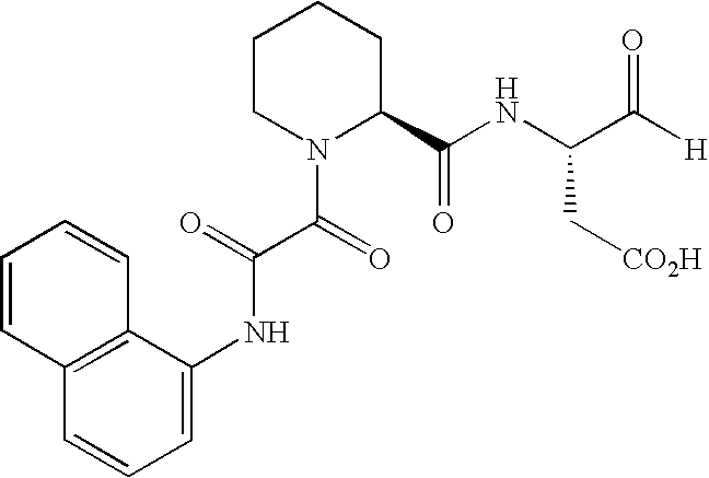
C1=C(NC(=O)C(N2C(C(NC(C([H])=O)C[CO2H])=O)CCCC2)=O)C2=C(C=C1)C=CC=C2
